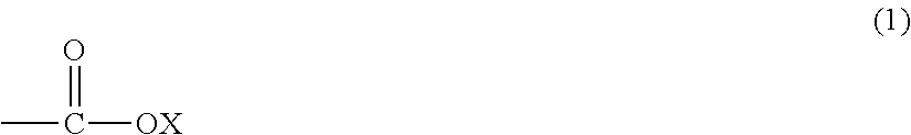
O=C(C)[OX]
